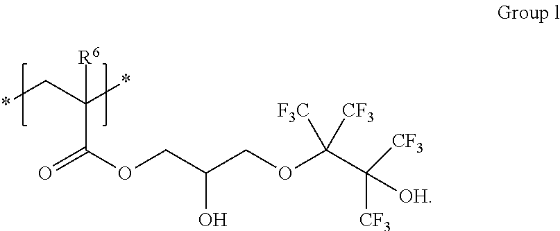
O=C(OCC(COC(C([CF3])([OH])[CF3])([CF3])[F3C])O)C(*)(C*)[R6]
